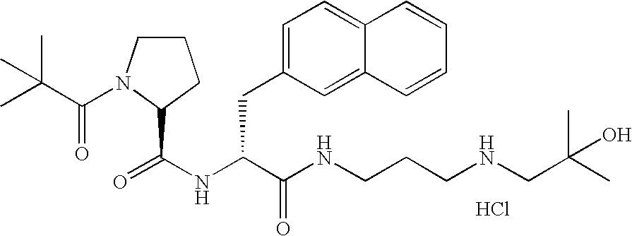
Cl.N(C(C(NCCCNCC(C)(C)O)=O)CC1=CC=C2C(=C1)C=CC=C2)C(=O)C1N(C(=O)C(C)(C)C)CCC1
